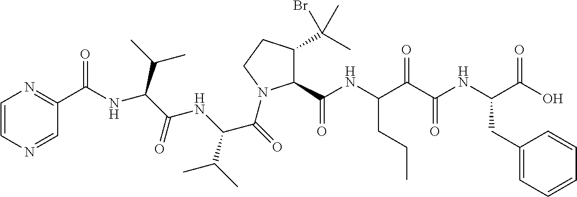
C1(C(NC(C(C(NC(C(O)=O)CC2=CC=CC=C2)=O)=O)CCC)=O)C(C(C)(Br)C)CCN1C(C(C(C)C)NC(=O)C(NC(=O)C1=NC=CN=C1)C(C)C)=O
